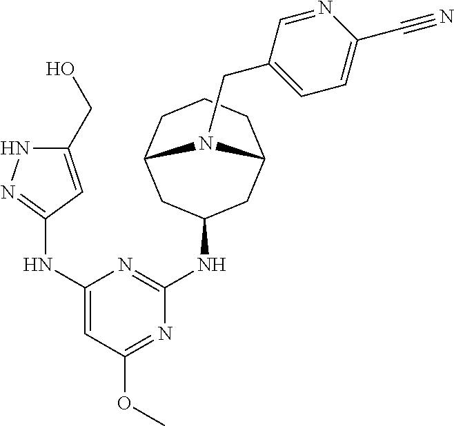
C1(NC2=NC(NC3=NNC(CO)=C3)=CC(OC)=N2)CC2CCCC(C1)N2CC1=CC=C(C#N)N=C1
